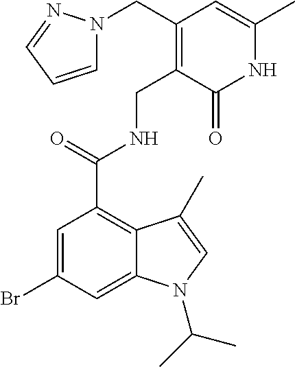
BrC1=CC(C(NCC2=C(CN3C=CC=N3)C=C(C)NC2=O)=O)=C2C(=C1)N(C(C)C)C=C2C
